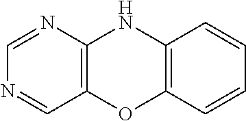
C1=NC2=C(C=N1)OC1=C(N2)C=CC=C1
